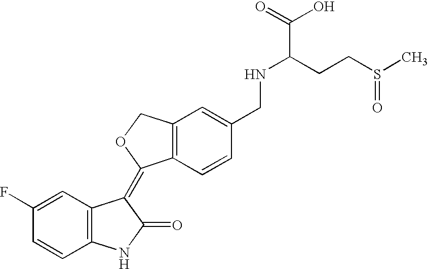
C1(F)=CC2=C(C=C1)NC(=O)C2=C1C2=C(CO1)C=C(CNC(CCS(=O)C)C(O)=O)C=C2
